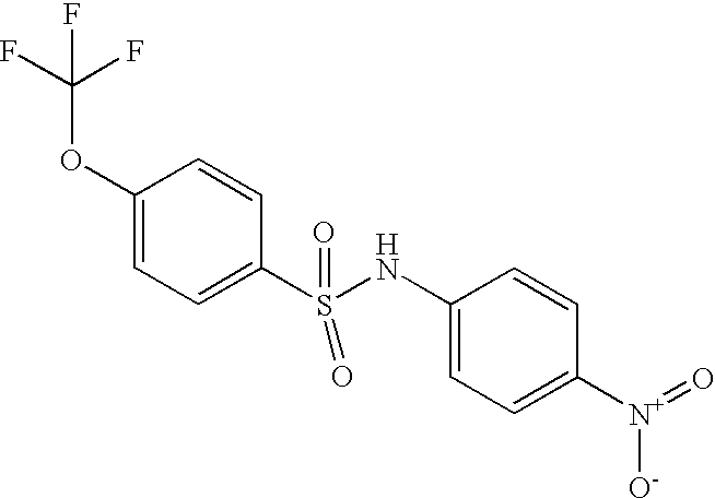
C1(OC(F)(F)F)=CC=C(S(=O)(=O)NC2=CC=C([N+]([O-])=O)C=C2)C=C1
